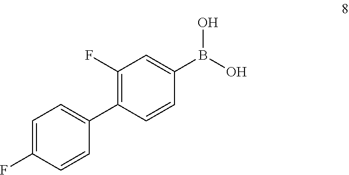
C1=C(F)C=CC(C2=C(F)C=C(B(O)O)C=C2)=C1
